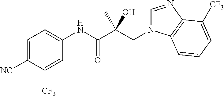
C1=C([NC])C([CF3])=CC(NC(C(CN2C=NC3=C2C=CC=C3[CF3])(C)O)=O)=C1
